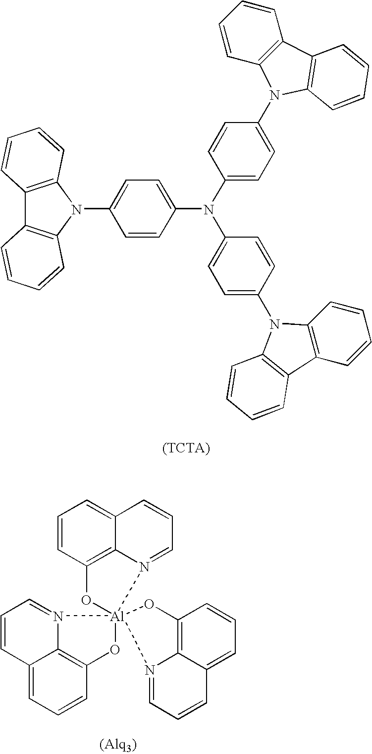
C1=CC(N(C2=CC=C(N3C4=C(C=CC=C4)C4=C3C=CC=C4)C=C2)C2=CC=C(N3C4=C(C=CC=C4)C4=C3C=CC=C4)C=C2)=CC=C1N1C2=C(C3=C1C=CC=C3)C=CC=C2.C1=CC2=C3C(=C1)C=CC=N3[Al]13(O2)(OC2=C4C(=CC=C2)C=CC=N14)N1=CC=CC2=CC=CC(=C21)O3
